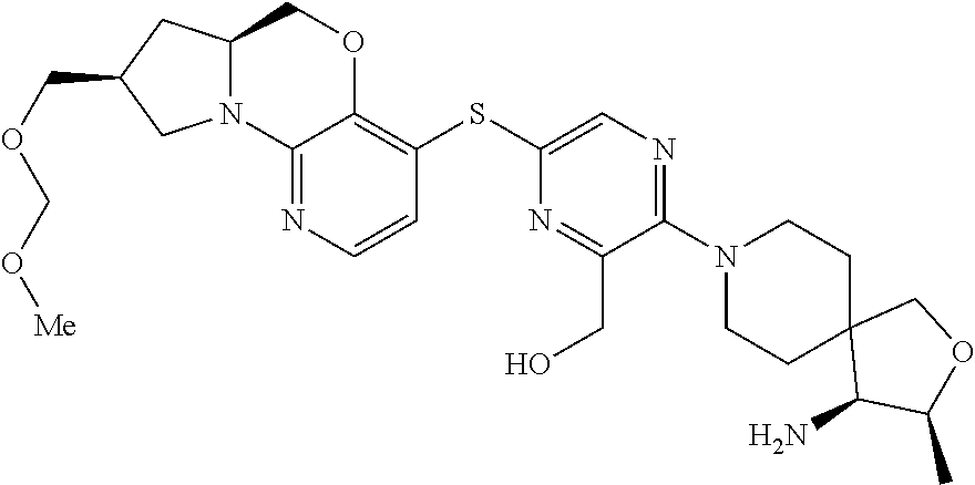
N12C(CC(COCO[Me])C1)COC1=C(SC3=CN=C(N4CCC5(CC4)COC(C)C5N)C(CO)=N3)C=CN=C21
